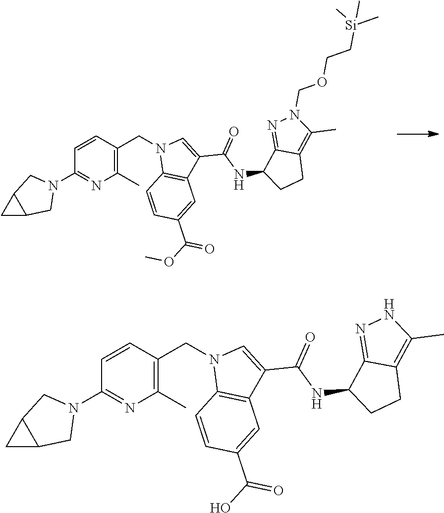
C1=CC(CN2C3=C(C(C(NC4CCC5=C(C)N(COCC[Si](C)(C)C)N=C45)=O)=C2)C=C(C(OC)=O)C=C3)=C(C)N=C1N1CC2CC2C1.C1=CC(CN2C3=C(C(C(NC4CCC5=C(C)NN=C45)=O)=C2)C=C(C(O)=O)C=C3)=C(C)N=C1N1CC2CC2C1
